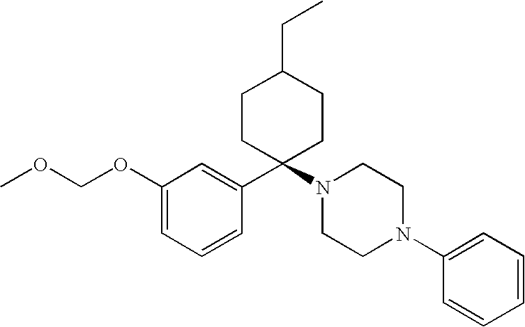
C1=C(C2(N3CCN(C4=CC=CC=C4)CC3)CCC(CC)CC2)C=CC=C1OCOC
